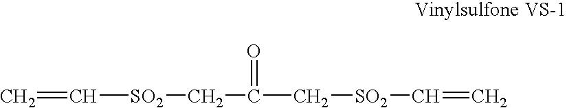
C=C[SO2]CC(C[SO2]C=C)=O
